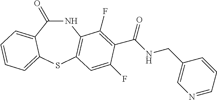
N1C(=O)C2=CC=CC=C2SC2=C1C(F)=C(C(NCC1=CN=CC=C1)=O)C(F)=C2
